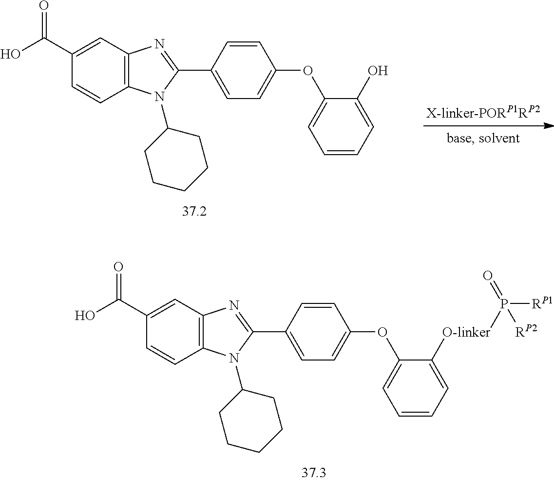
C1(C(O)=O)=CC2=C(C=C1)N(C1CCCCC1)C(C1=CC=C(OC3=CC=CC=C3[O-linker]P([RP1])(=O)[RP2])C=C1)=N2.C1(C(O)=O)=CC2=C(C=C1)N(C1CCCCC1)C(C1=CC=C(OC3=CC=CC=C3O)C=C1)=N2
